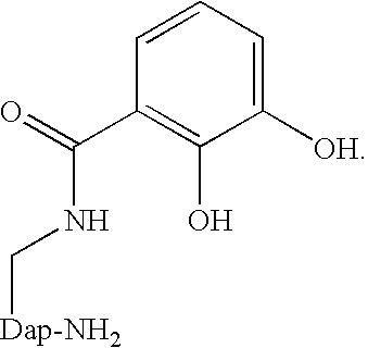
C(=O)(NC[Dap-NH2])C1=C(O)C([OH])=CC=C1
